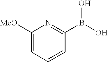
C1([MeO])=CC=CC(B(O)O)=N1
